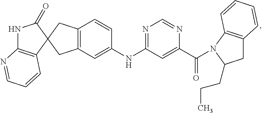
C1(=O)NC2=C(C=CC=N2)C12CC1=C(C2)C=CC(NC2=NC=NC(C(=O)N3C4=C(CC3CCC)C=CC=C4)=C2)=C1
